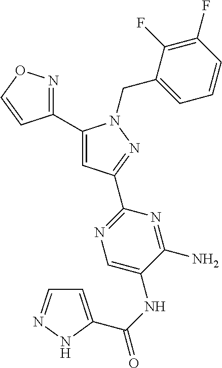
C1(C2=CC(C3=NC=C(NC(=O)C4=CC=NN4)C(N)=N3)=NN2CC2=CC=CC(F)=C2F)=NOC=C1
